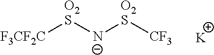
[F3CF2C][O2S][N-][O2S][CF3].[K]
